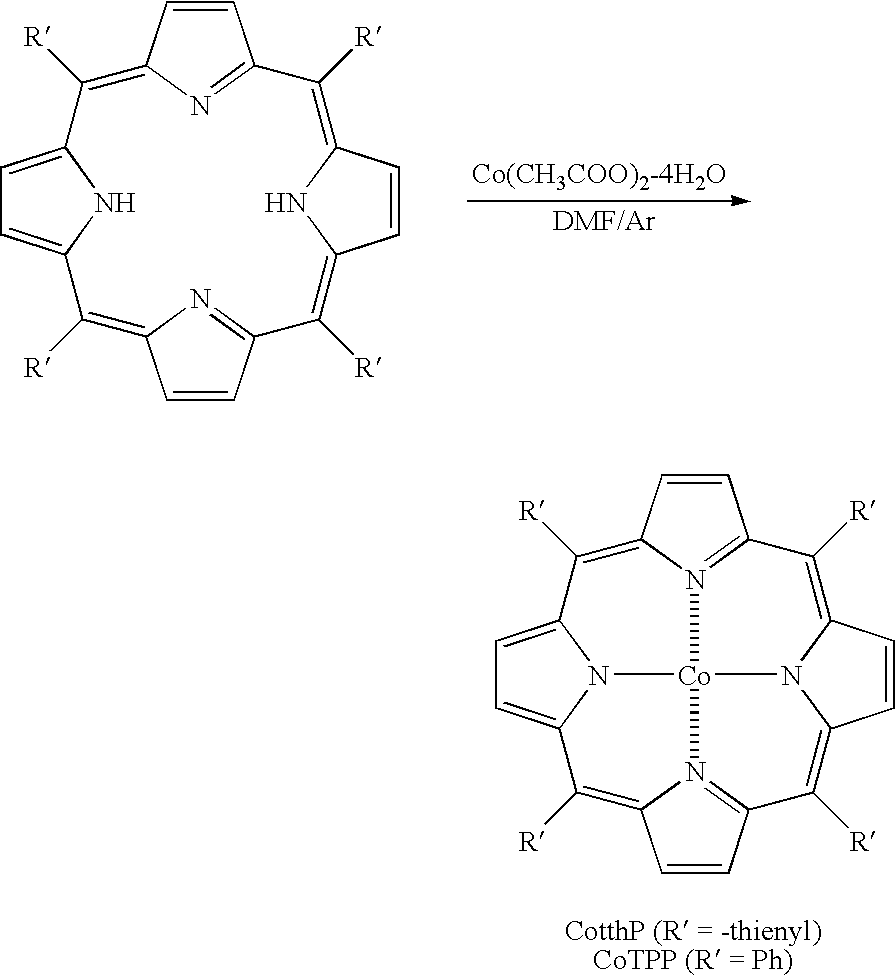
C1([R])=C2C=CC(=N2)C([R])=C2C=CC(=C([R])C3=NC(=C([R])C4=CC=C1N4)C=C3)N2.C1([R])=C2C=CC3=N2[Co]24N5C(=CC=C15)C([R])=C1C=CC(=N12)C([R])=C1C=CC(=C3[R])N14
